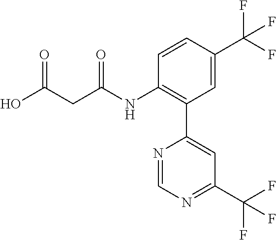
OC(CC(NC1=C(C2=CC(C(F)(F)F)=NC=N2)C=C(C(F)(F)F)C=C1)=O)=O
